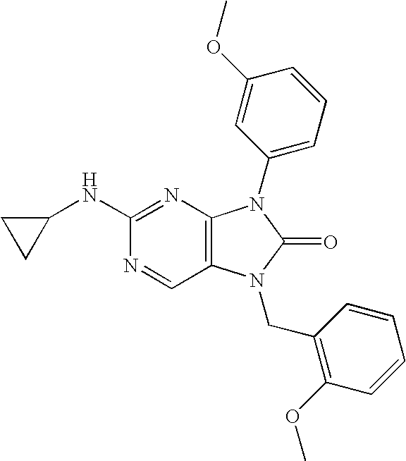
C1(NC2=NC3=C(C=N2)N(CC2=C(OC)C=CC=C2)C(=O)N3C2=CC=CC(OC)=C2)CC1
